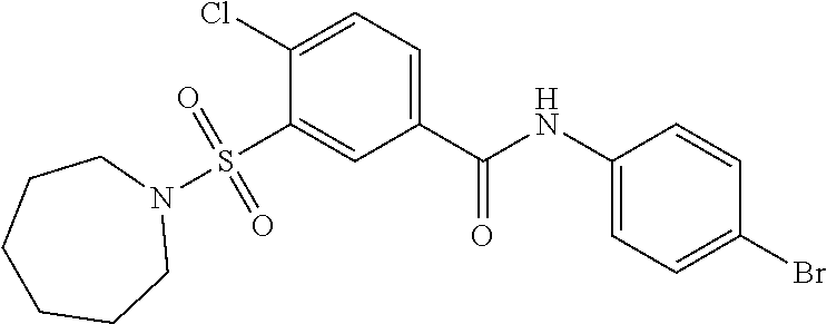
C1(NC(C2=CC=C(Cl)C(S(=O)(=O)N3CCCCCC3)=C2)=O)=CC=C(Br)C=C1
